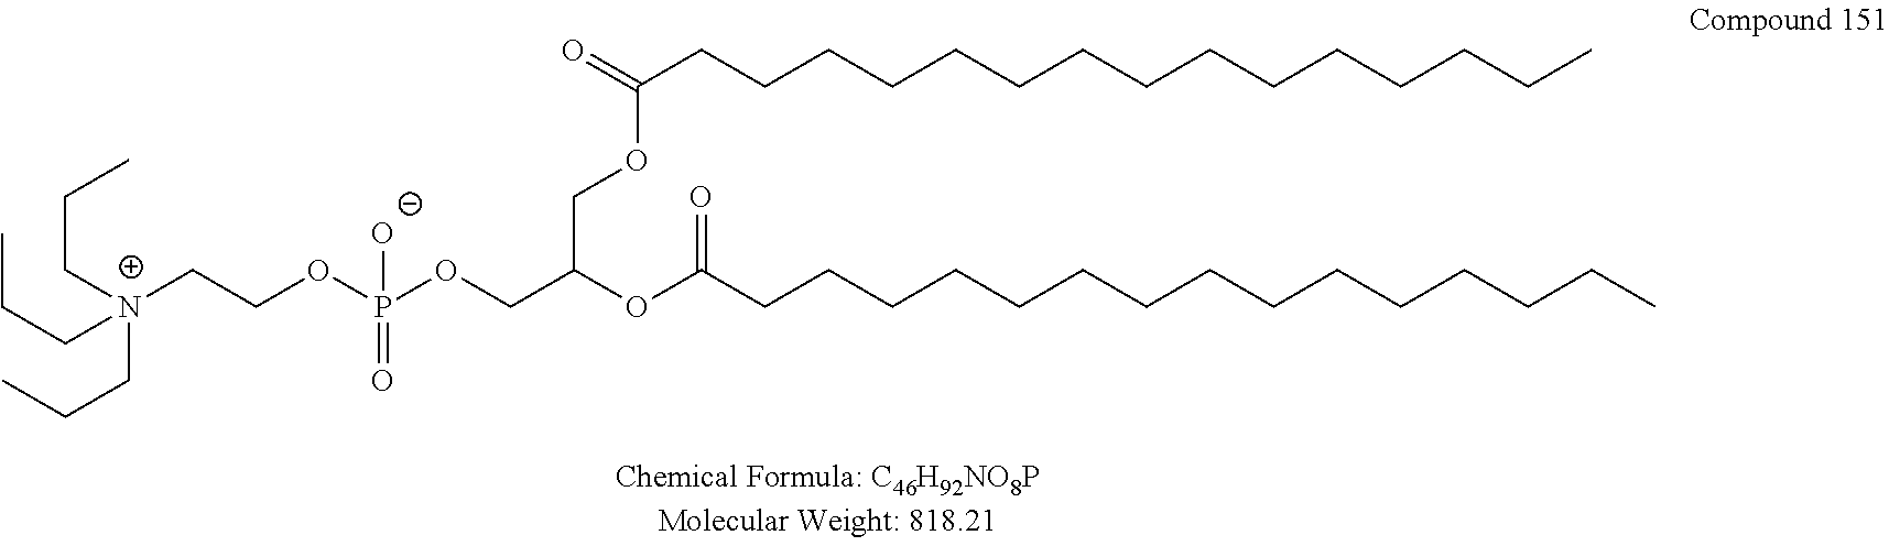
C([N+](CCOP(OCC(OC(CCCCCCCCCCCCCCC)=O)COC(CCCCCCCCCCCCCCC)=O)(=O)[O-])(CCC)CCC)CC
